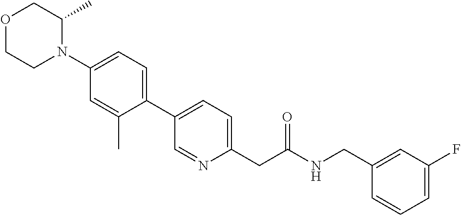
N1(C2=CC=C(C3=CC=C(CC(NCC4=CC(F)=CC=C4)=O)N=C3)C(C)=C2)C(C)COCC1
